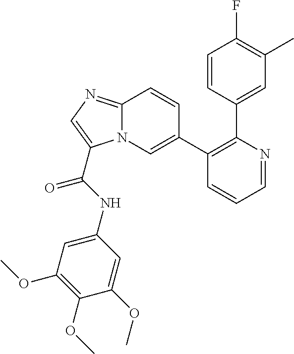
C1(C2=CN3C(=NC=C3C(=O)NC3=CC(OC)=C(OC)C(OC)=C3)C=C2)=C(C2=CC(C)=C(F)C=C2)N=CC=C1
